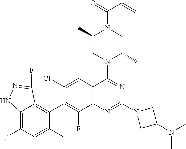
C12=C(F)C=C(C)C(C3=C(F)C4=C(C=C3Cl)C(N3C(C)CN(C(=O)C=C)C(C)C3)=NC(N3CC(N(C)C)C3)=N4)=C1C(F)=NN2
